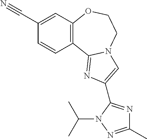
C1(C#N)=CC2=C(C=C1)C1=NC(C3=NC(C)=NN3C(C)C)=CN1CCO2
